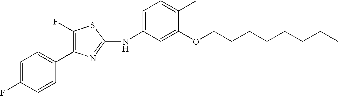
C1=C(F)C=CC(C2=C(F)SC(NC3=CC=C(C)C(OCCCCCCCC)=C3)=N2)=C1
